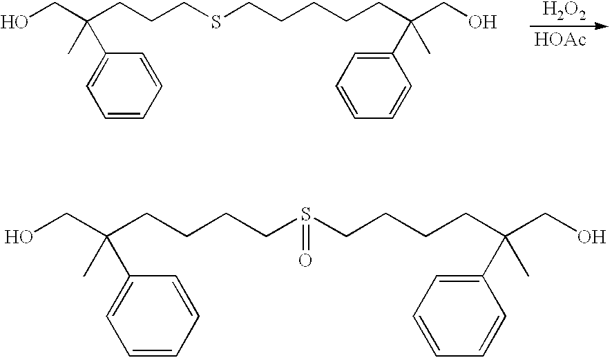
OCC(CCCSCCCCCC(CO)(C1=CC=CC=C1)C)(C)C1=CC=CC=C1.[H2O2].[HOAc].OCC(CCCCS(CCCCC(CO)(C1=CC=CC=C1)C)=O)(C)C1=CC=CC=C1
